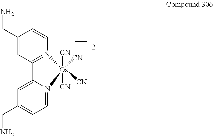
C1=CC(CN)=CC2=N1[Os]([CN])([CN])([CN])([CN])N1=CC=C(CN)C=C21
